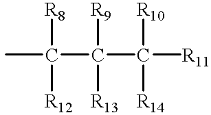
CC(C(C([R11])([R10])[R14])([R9])[R13])([R8])[R12]
